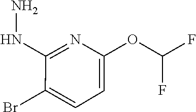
C1(NN)=NC(OC(F)F)=CC=C1Br
